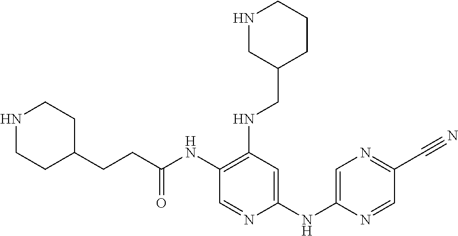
C1(NC(CCC2CCNCC2)=O)=C(NCC2CCCNC2)C=C(NC2=CN=C(C#N)C=N2)N=C1
